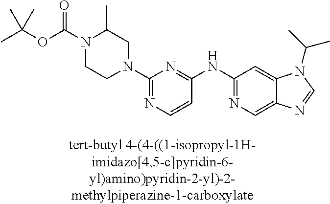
C1=CC(NC2=NC=C3C(=C2)N(C(C)C)C=N3)=NC(N2CC(C)N(C(OC(C)(C)C)=O)CC2)=N1
